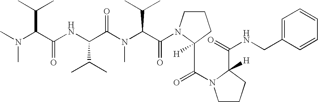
N(C(C(NC(C(N(C(C(N1C(C(N2CCCC2(C(NCC2=CC=CC=C2)=O)[H])=O)([H])CCC1)=O)C(C)C)C)=O)C(C)C)=O)C(C)C)(C)C
